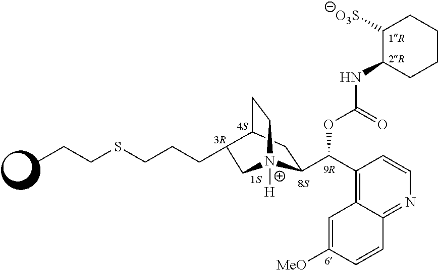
CCCSCCCC1C2CC[N+]([H])(C(C(C3=C4C(=NC=C3)C=CC([MeO])=C4)OC(NC3CCCCC3[O3S])=O)C2)C1
